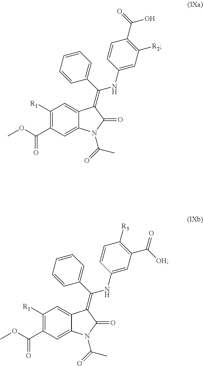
C12=CC([R1])=C(C(OC)=O)C=C1N(C(=O)C)C(=O)C2=C(C1=CC=CC=C1)NC1=CC([R2])=C(C(=O)O)C=C1.C12=CC([R1])=C(C(OC)=O)C=C1N(C(=O)C)C(=O)C2=C(C1=CC=CC=C1)NC1=CC(C([OH])=O)=C([R3])C=C1
